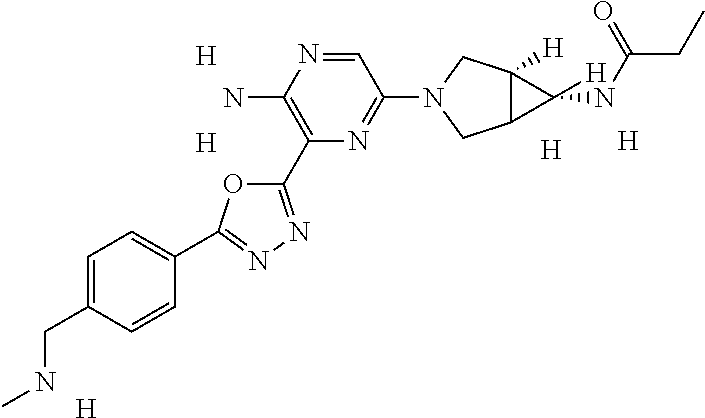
[H].[H].[H].[H].[H].C1=NC(N)=C(C2=NN=C(C3=CC=C(CNC)C=C3)O2)N=C1N1CC2C([H])(C1)C2(NC(=O)CC)[H]
